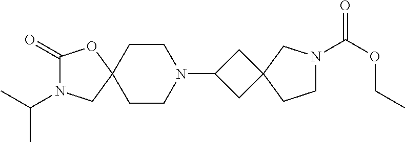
C1(=O)N(C(C)C)CC2(O1)CCN(C1CC3(C1)CN(C(OCC)=O)CC3)CC2
